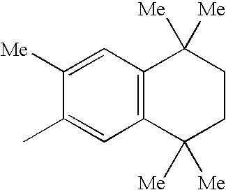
C12=C(C([Me])([Me])CCC1([Me])[Me])C=C(C)C([Me])=C2
